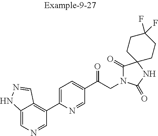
C12=CN=CC(C3=CC=C(C(CN4C(=O)C5(NC4=O)CCC(F)(F)CC5)=O)C=N3)=C1C=NN2
